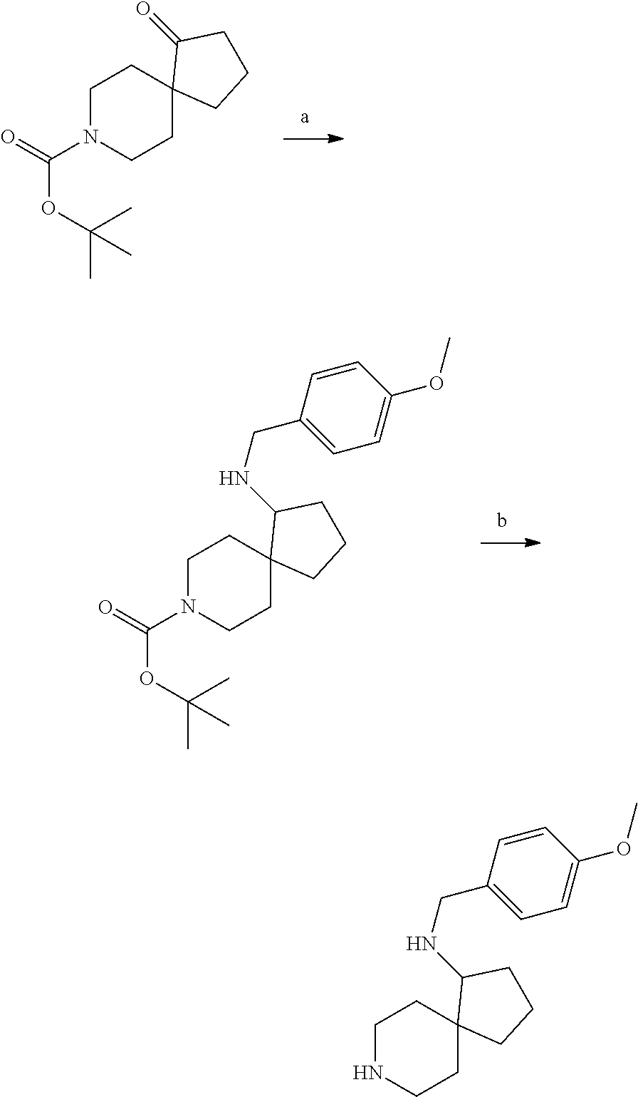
N1(C(=O)OC(C)(C)C)CCC2(CC1)CCCC2NCC1=CC=C(OC)C=C1.N1(C(=O)OC(C)(C)C)CCC2(CC1)CCCC2=O.N1CCC2(CC1)CCCC2NCC1=CC=C(OC)C=C1
